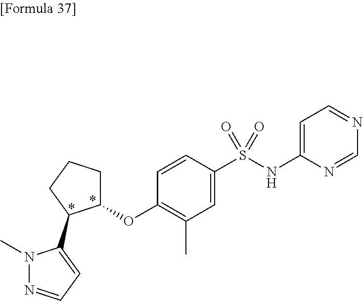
N1(C)N=CC=C1C1CCCC1OC1=C(C)C=C(S(NC2=CC=NC=N2)(=O)=O)C=C1
